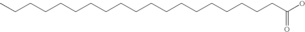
CCCCCCCCCCCCCCCCCCCC(O)=O
